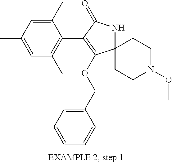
C12(CCN(OC)CC1)NC(=O)C(C1=C(C)C=C(C)C=C1C)=C2OCC1=CC=CC=C1
